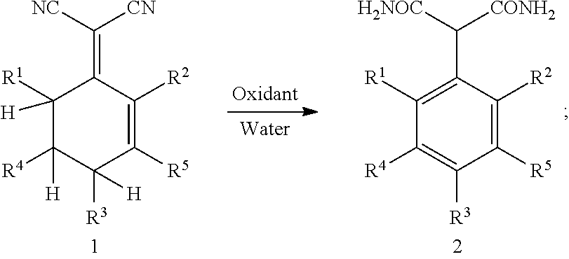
C1([R1])=C(C([H2NOC])[CONH2])C([R2])=C([R5])C([R3])=C1[R4].C1([R1])([H])C([H])([R4])C([R3])([H])C([R5])=C([R2])C1=C([NC])[CN]
